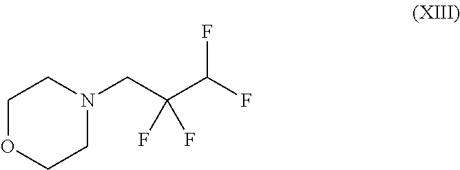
C1OCCN(CC(C(F)F)(F)F)C1
